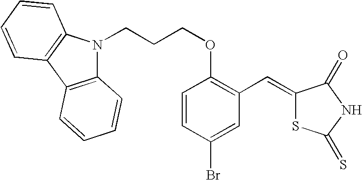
N1(CCCOC2=C(C=C3SC(=S)NC3=O)C=C(Br)C=C2)C2=C(C3=C1C=CC=C3)C=CC=C2
